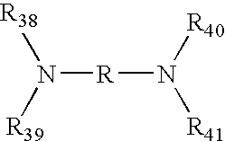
[R38]N([R39])[R]N([R40])[R41]
